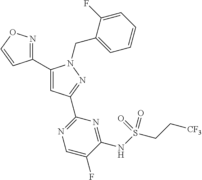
C1(C2=NOC=C2)=CC(C2=NC=C(F)C(NS(CC[CF3])(=O)=O)=N2)=NN1CC1=CC=CC=C1F
